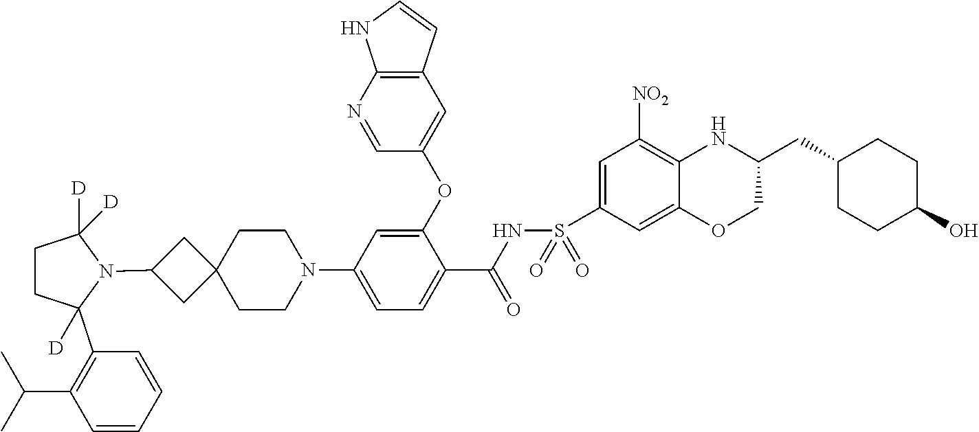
C1CC(C2=C(C(C)C)C=CC=C2)([D])N(C2CC3(C2)CCN(C2=CC=C(C(NS(=O)(=O)C4=CC([NO2])=C5C(=C4)OCC(CC4CCC(O)CC4)N5)=O)C(OC4=CC5=C(N=C4)NC=C5)=C2)CC3)C1([D])[D]
